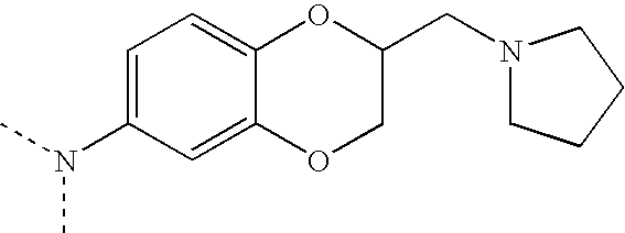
C1=C(N(C)C)C=C2C(=C1)OC(CN1CCCC1)CO2
